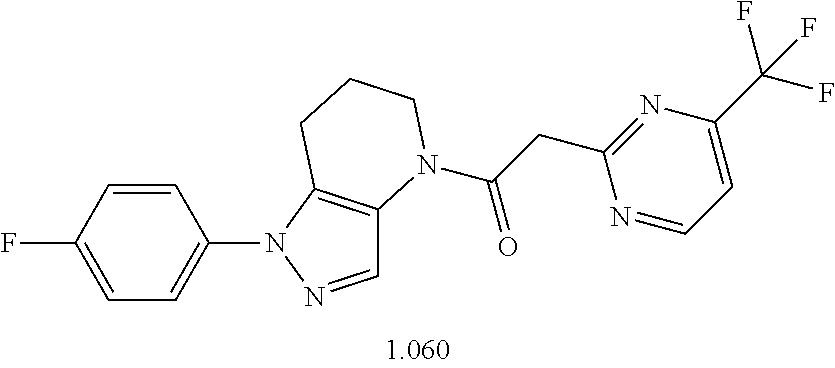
C1=CC(F)=CC=C1N1N=CC2=C1CCCN2C(CC1=NC(C(F)(F)F)=CC=N1)=O
